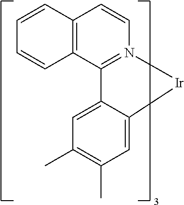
C1=CC2=C(C3=N1[Ir]C1=CC(C)=C(C)C=C31)C=CC=C2
